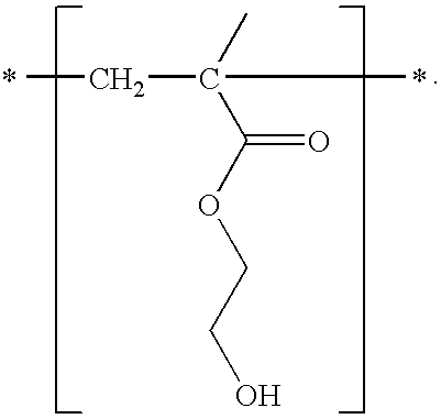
CC(C(OCCO)=O)(C)CC
